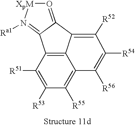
C12=C3C([R51])=C([R53])C([R55])=C1C([R56])=C([R54])C([R52])=C2C1=O[XpM]N([Ra1])=C31
